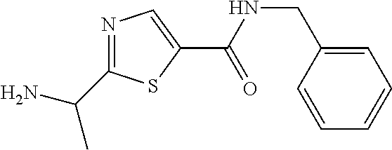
N1=C(C(C)N)SC(C(NCC2=CC=CC=C2)=O)=C1
